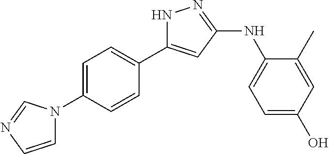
C1=C(N2C=CN=C2)C=CC(C2=CC(NC3=CC=C(O)C=C3C)=NN2)=C1
